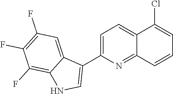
C12=CC=C(C3=CNC4=C(F)C(F)=C(F)C=C34)N=C1C=CC=C2Cl
